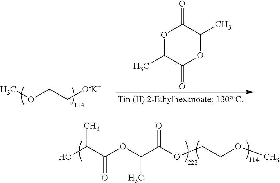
O(CC[O-K+])C.O1C(C)C(=O)OC(C)C1=O.OC(C(OC(C(OCCOC)=O)C)=O)C
